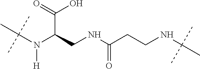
C(N(C(CNC(CCNC(C)(C)C)=O)C(=O)O)[H])(C)(C)C
